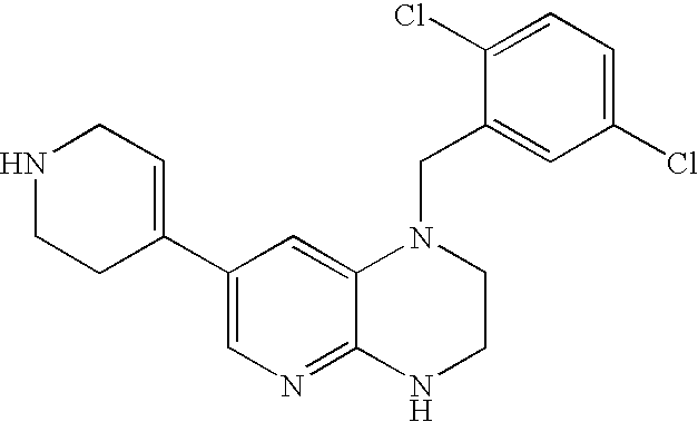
C12=CC(C3=CCNCC3)=CN=C1NCCN2CC1=CC(Cl)=CC=C1Cl
